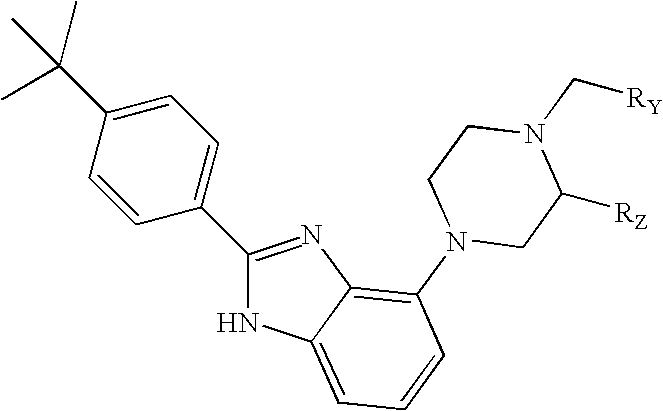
C1=CC(C2=NC3=C(N4CC([RZ])N(C[RY])CC4)C=CC=C3N2)=CC=C1C(C)(C)C
